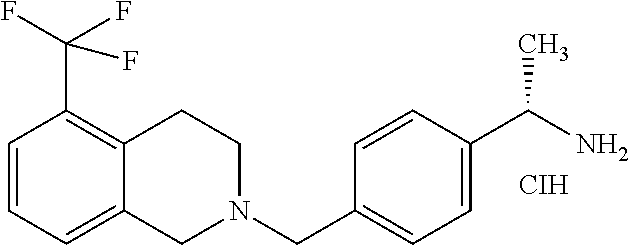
[CIH].C1=CC=C2C(=C1C(F)(F)F)CCN(CC1=CC=C(C(N)C)C=C1)C2
